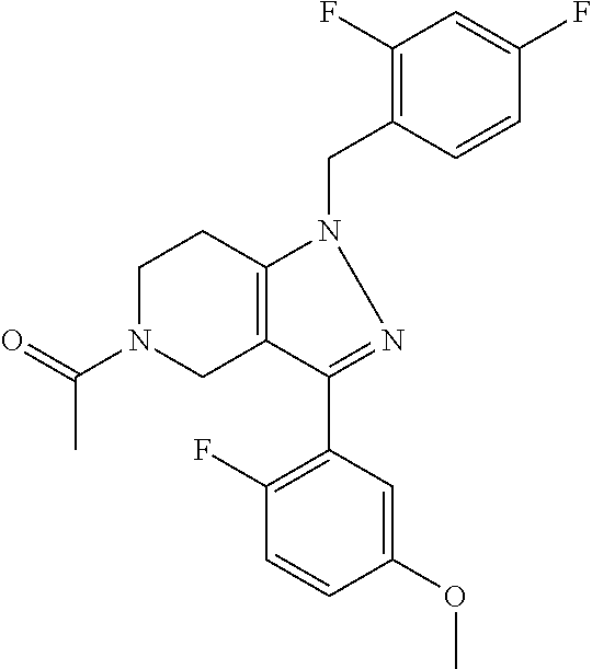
C1N(C(=O)C)CC2=C(C1)N(CC1=C(F)C=C(F)C=C1)N=C2C1=C(F)C=CC(OC)=C1
